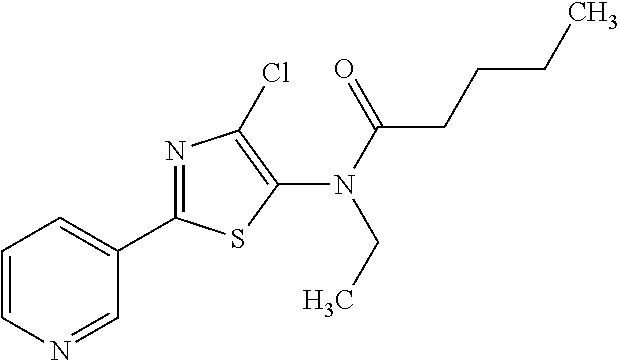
N(C(=O)CCCC)(C1=C(Cl)N=C(C2=CC=CN=C2)S1)CC
